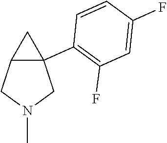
C12C(C3=C(F)C=C(F)C=C3)(CN(C)C1)C2
